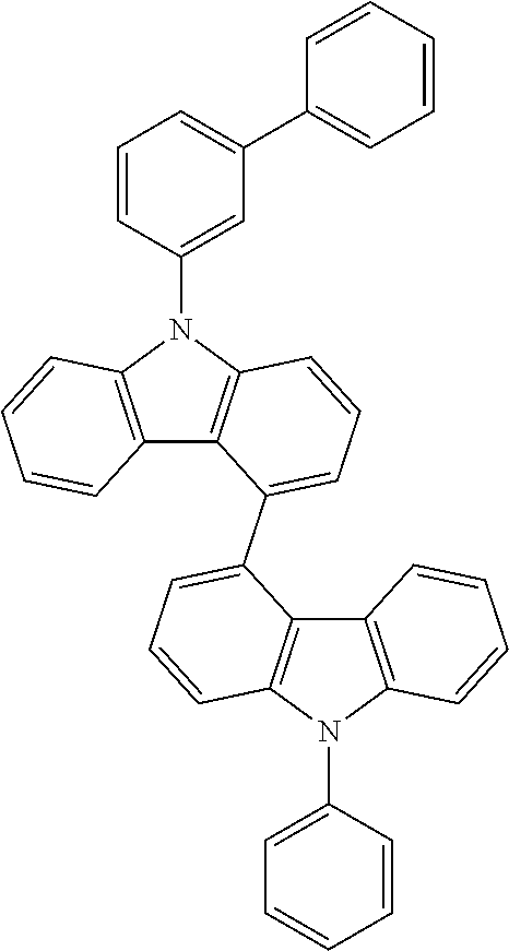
C12=C(N(C3=CC(C4=CC=CC=C4)=CC=C3)C3=C1C(C1=CC=CC4=C1C1=C(N4C4=CC=CC=C4)C=CC=C1)=CC=C3)C=CC=C2
